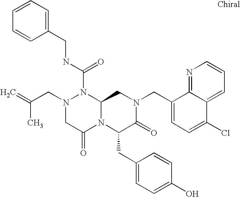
N1(C(NCC2=CC=CC=C2)=O)N(CC(=C)C)CC(=O)N2C1CN(CC1=CC=C(Cl)C3=CC=CN=C13)C(=O)C2CC1=CC=C(O)C=C1
